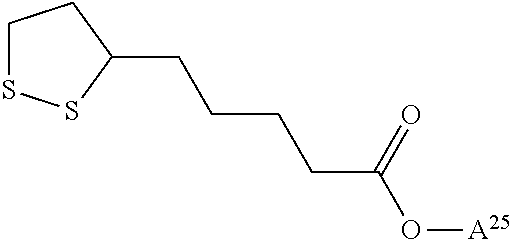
C1SSC(CCCCC(O[A25])=O)C1
